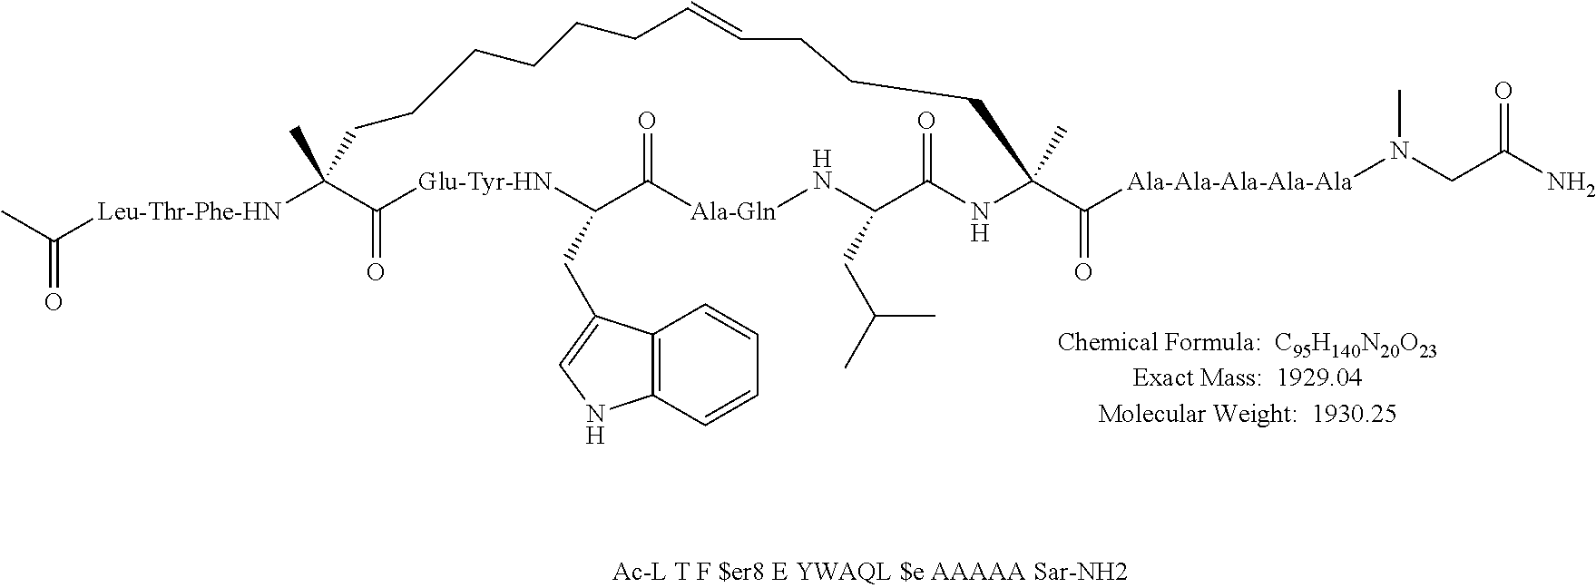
CC([Leu-Thr-Phe-HN]C1(C)C(=O)[Glu-Tyr-HN]C(CC2=CNC3=C2C=CC=C3)C(=O)[Ala-Gln]NC(CC(C)C)C(=O)NC(C(=O)[Ala-Ala-Ala-Ala-Ala]N(CC(=O)N)C)(C)CCCC=CCCCCCC1)=O
